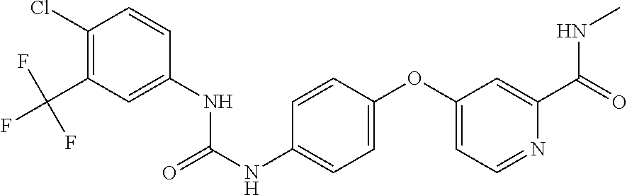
C1(Cl)=C(C(F)(F)F)C=C(NC(NC2=CC=C(OC3=CC=NC(C(=O)NC)=C3)C=C2)=O)C=C1
